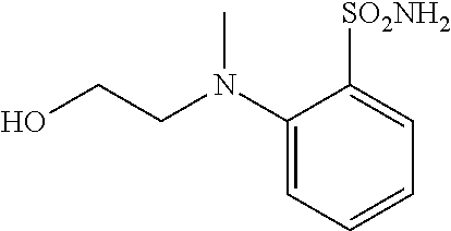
OCCN(C1=CC=CC=C1[SO2NH2])C
